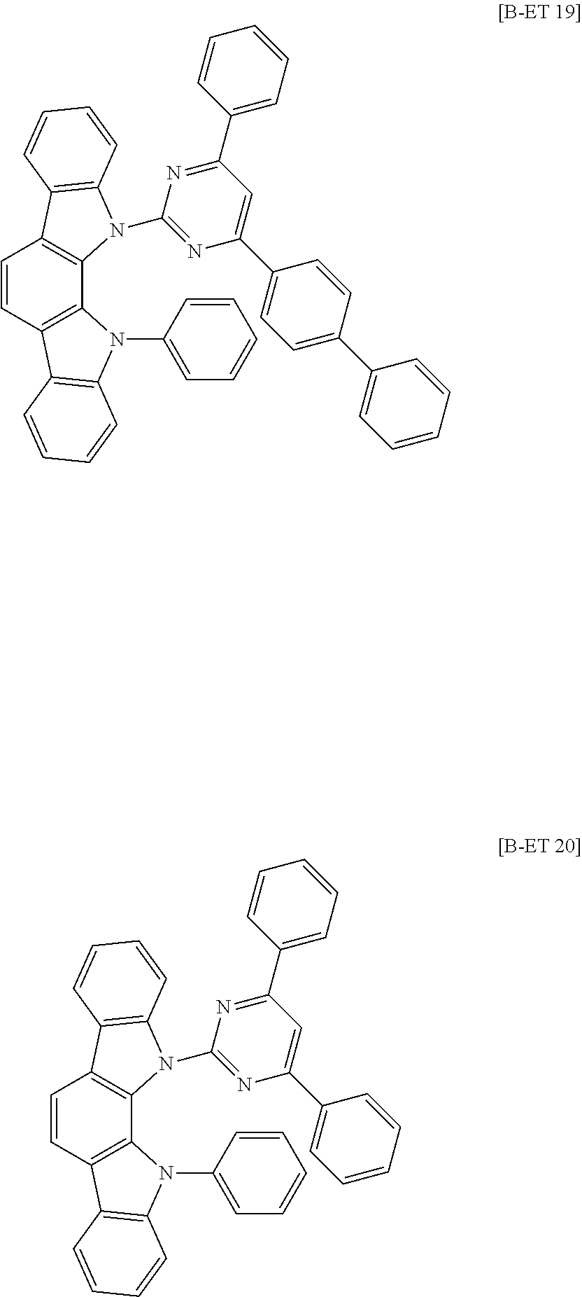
C1=CC2=C(C3=C1C1=C(N3C3=NC(C4=CC=C(C5=CC=CC=C5)C=C4)=CC(C4=CC=CC=C4)=N3)C=CC=C1)N(C1=CC=CC=C1)C1=C2C=CC=C1.C1=CC2=C(C3=C1C1=C(N3C3=NC(C4=CC=CC=C4)=CC(C4=CC=CC=C4)=N3)C=CC=C1)N(C1=CC=CC=C1)C1=C2C=CC=C1
